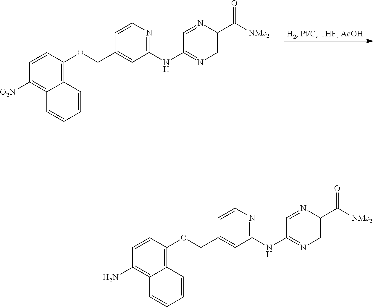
C1([O2N])=C2C(=C(OCC3=CC(NC4=NC=C(C([NMe2])=O)N=C4)=NC=C3)C=C1)C=CC=C2.C1(N)=C2C(=C(OCC3=CC(NC4=NC=C(C([NMe2])=O)N=C4)=NC=C3)C=C1)C=CC=C2
